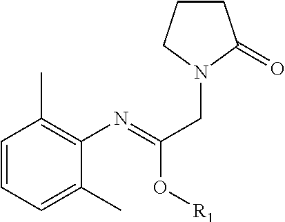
C1=CC=C(C)C(N=C(CN2CCCC2=O)O[R1])=C1C
